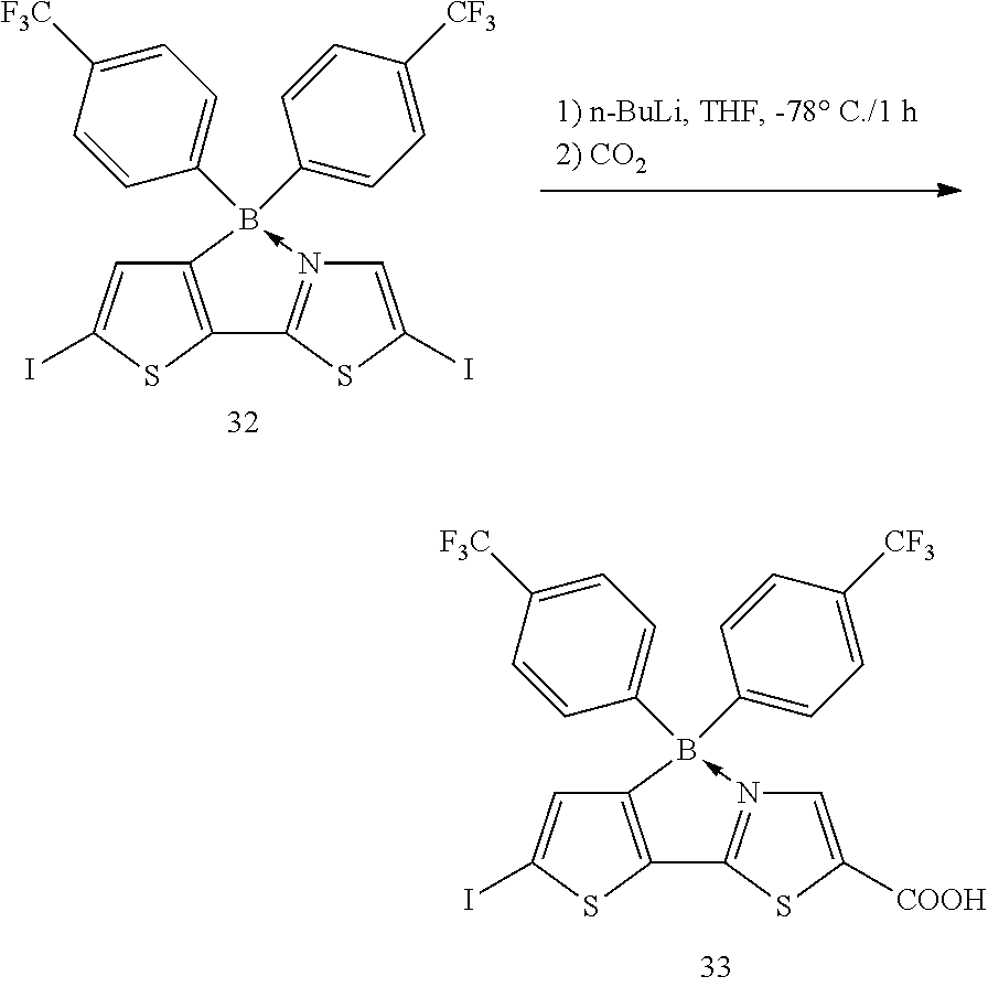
C12=C(B(C3=CC=C([F3C])C=C3)(C3=CC=C([CF3])C=C3)-N3=C1SC(I)=C3)C=C(I)S2.C12=C(B(C3=CC=C([F3C])C=C3)(C3=CC=C([CF3])C=C3)-N3=C1SC([COOH])=C3)C=C(I)S2
